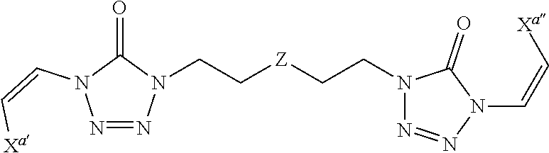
N1=NN(CC[Z]CCN2N=NN(C=C[Xa])C2=O)C(=O)N1C=C[Xa]
